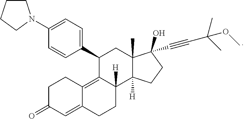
C1=CC(N2CCCC2)=CC=C1C1CC2(C)C([H])(C3([H])CCC4=CC(=O)CCC4=C13)CCC2(O)C#CC(C)(C)OC
